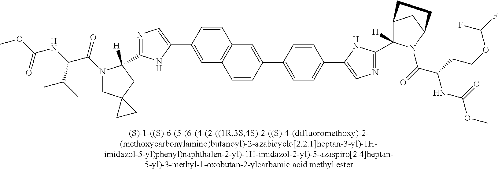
C1=CC(C2=CN=C(C3([H])N(C(=O)C(NC(OC)=O)C(C)C)CC4(C3)CC4)N2)=CC2=C1C=C(C1=CC=C(C3=CN=C(C4([H])C5CC(N4C(=O)C(CCOC(F)F)NC(OC)=O)CC5)N3)C=C1)C=C2
